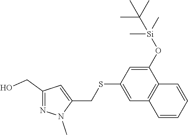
C1(SCC2=CC(CO)=NN2C)=CC2=C(C(O[Si](C)(C)C(C)(C)C)=C1)C=CC=C2
